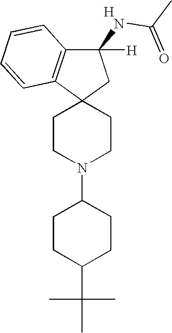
C1CN(C2CCC(C(C)(C)C)CC2)CCC12CC(NC(C)=O)([H])C1=C2C=CC=C1.[H]
